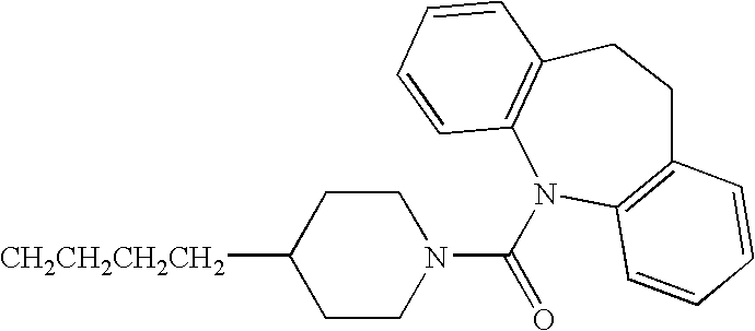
[CH2CH2CH2CH2]C1CCN(C(N2C3=C(CCC4=C2C=CC=C4)C=CC=C3)=O)CC1
